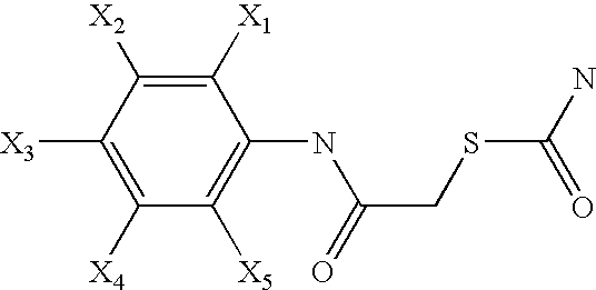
C1([X4])=C([X3])C([X2])=C([X1])C(NC(CSC(N)=O)=O)=C1[X5]
